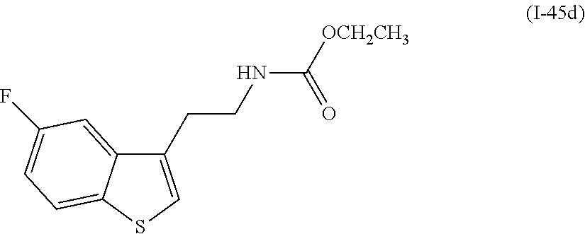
C1(CCNC([OCH2CH3])=O)=CSC2=CC=C(F)C=C12
